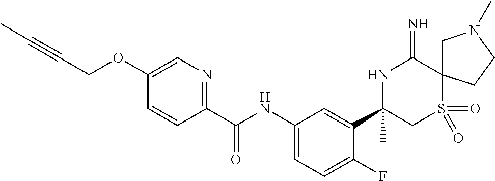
C1(C(NC2=CC=C(F)C(C3(C)CS(=O)(=O)C4(C(=N)N3)CN(C)CC4)=C2)=O)=NC=C(OCC#CC)C=C1
